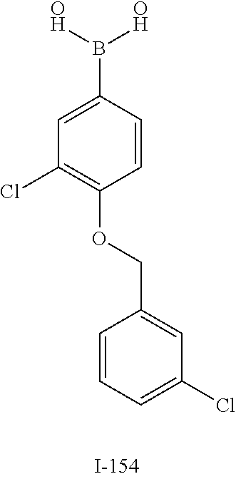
C1=C(B([OH])[OH])C=CC(OCC2=CC(Cl)=CC=C2)=C1Cl
